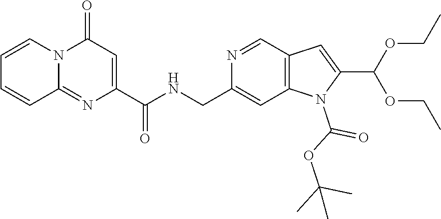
C1=CN2C(=NC(C(NCC3=CC4=C(C=N3)C=C(C(OCC)OCC)N4C(OC(C)(C)C)=O)=O)=CC2=O)C=C1
